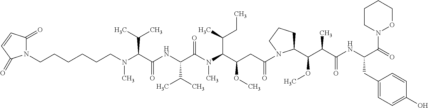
N(C(C(NC(C(N(C)C(C(CC(=O)N1C(C(C(C(NC(CC2=CC=C(O)C=C2)C(=O)N2OCCCC2)=O)C)OC)CCC1)OC)C(C)CC)=O)C(C)C)=O)C(C)C)(C)CCCCCCN1C(=O)C=CC1=O
